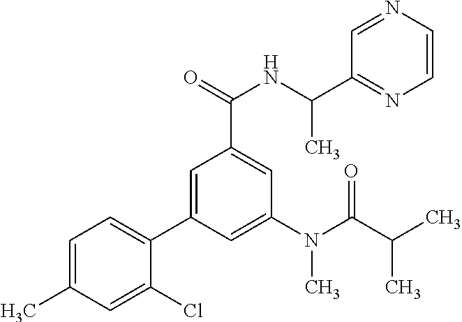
C1=C(C)C=C(Cl)C(C2=CC(C(=O)NC(C3=NC=CN=C3)C)=CC(N(C(C(C)C)=O)C)=C2)=C1
